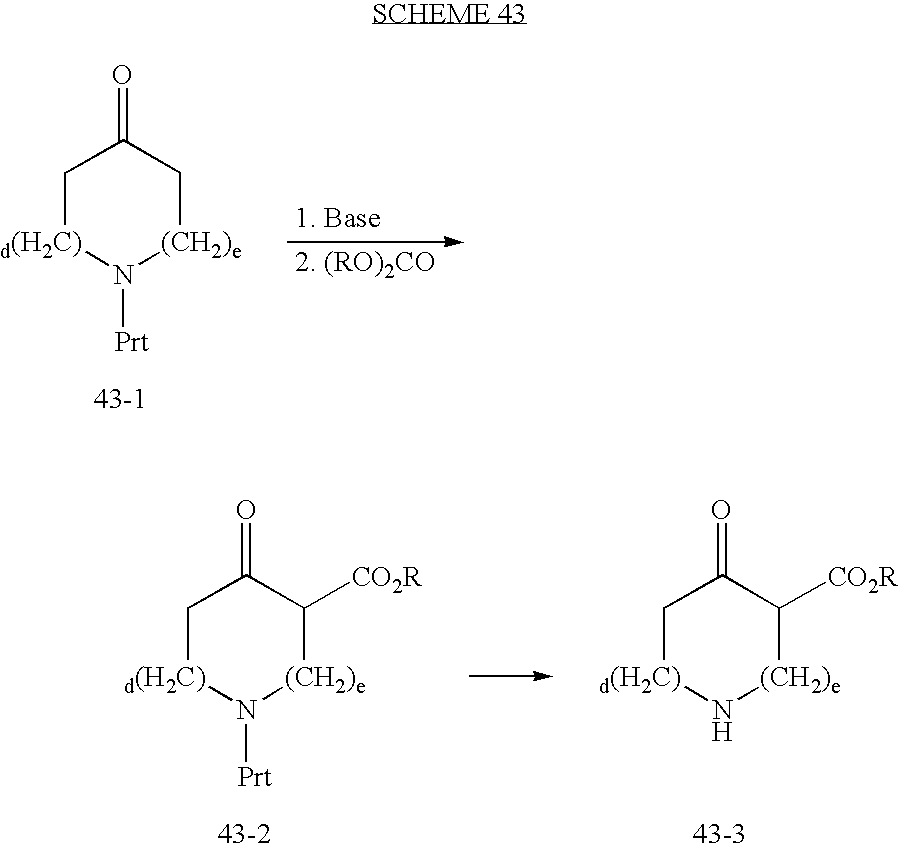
C1[d(H2C)]N([Prt])[(CH2)e]CC1=O.C1[d(H2C)]N([Prt])[(CH2)e]C([CO2R])C1=O.C1[d(H2C)]N[(CH2)e]C([CO2R])C1=O
